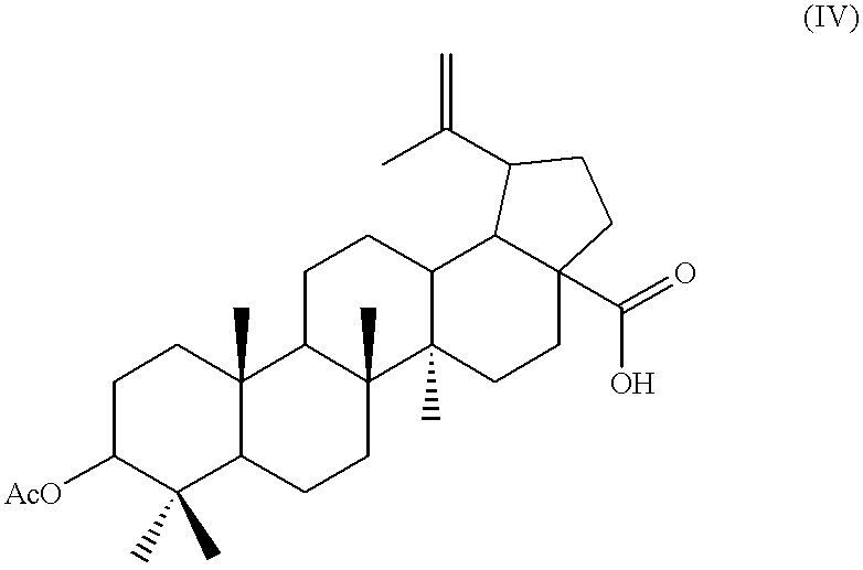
C1([AcO])C(C)(C)C2C(C)(CC1)C1C(C)(CC2)C2(C)C(CC1)C1C(C(=O)O)(CC2)CCC1C(C)=C
